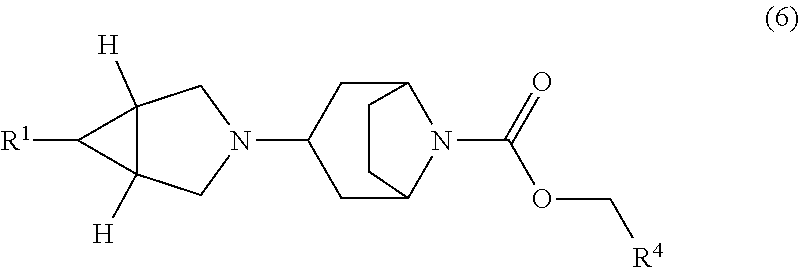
[R4]COC(=O)N1C2CC(N3CC4([H])C([R1])C4([H])C3)CC1CC2
